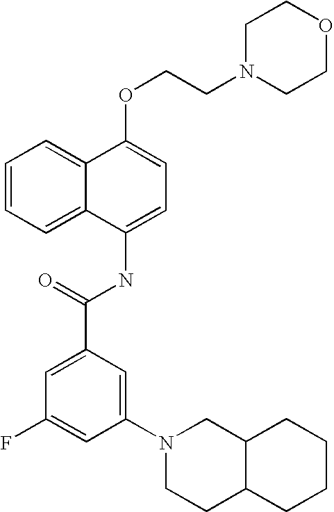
C1=CC=C2C(=C1)C(OCCN1CCOCC1)=CC=C2NC(C1=CC(F)=CC(N2CCC3C(C2)CCCC3)=C1)=O
